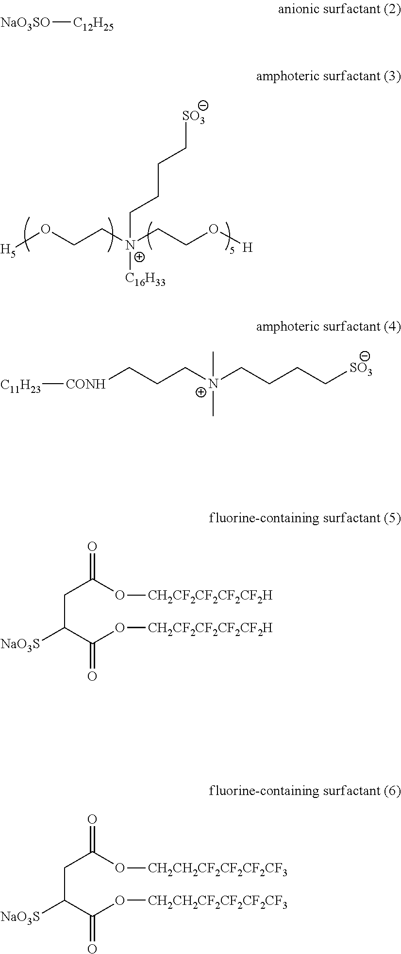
O([H5])CC[N+]([C16H33])(CCO[H])CCCC[SO3].[NaO3SO][C12H25].[C11H23][CONH]CCC[N+](C)(C)CCCC[SO3].C(C(C(O[CH2CF2CF2CF2CF2H])=O)[NaO3S])C(O[CH2CF2CF2CF2CF2H])=O.C(C(C(O[CH2CH2CF2CF2CF2CF3])=O)[NaO3S])C(O[CH2CH2CF2CF2CF2CF3])=O
